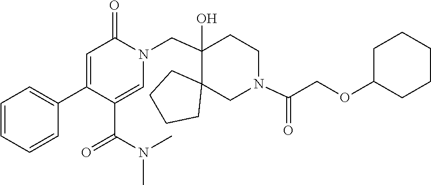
C1(C2=CC=CC=C2)=CC(=O)N(CC2(O)C3(CCCC3)CN(C(=O)COC3CCCCC3)CC2)C=C1C(N(C)C)=O
